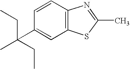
C1=CC2=C(C=C1C(C)(CC)CC)SC(C)=N2
